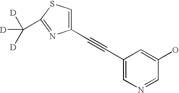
C1(C#CC2=CSC(C([D])([D])[D])=N2)=CN=CC(O)=C1
